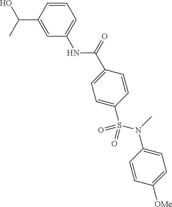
N(C(=O)C1=CC=C(S(N(C2=CC=C([OMe])C=C2)C)(=O)=O)C=C1)C1=CC=CC(C(C)O)=C1
